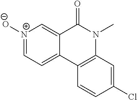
[N+]1([O-])=CC=C2C(=C1)C(=O)N(C)C1=C2C=CC(Cl)=C1
